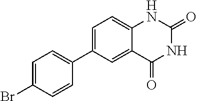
C1=C(Br)C=CC(C2=CC=C3C(=C2)C(=O)NC(=O)N3)=C1
